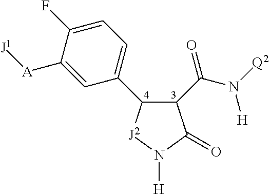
C1(C(N([Q2])[H])=O)C(C2=CC=C(F)C([A][J1])=C2)[J2]N([H])C1=O
